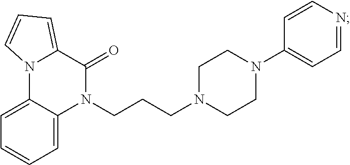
C1=C2C(=CC=C1)N(CCCN1CCN(C3=CC=NC=C3)CC1)C(=O)C1=CC=CN21
